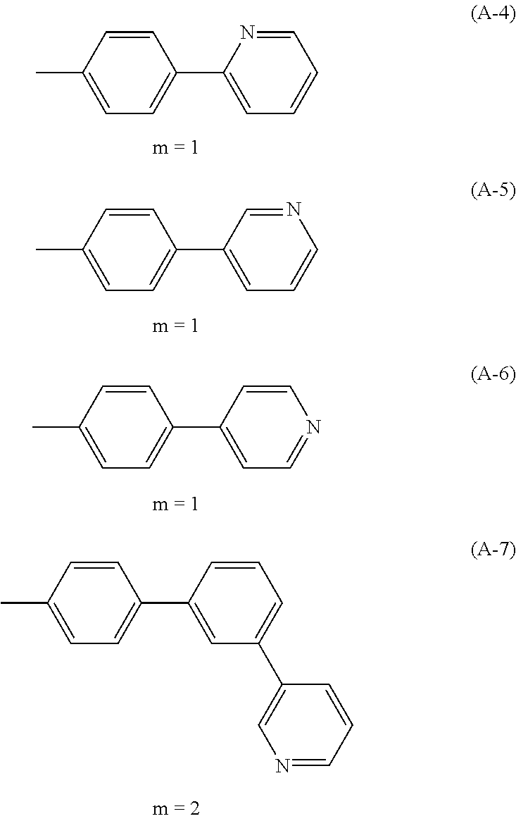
C1=C(C2=CC=C(C)C=C2)N=CC=C1.C1=C(C2=CC=C(C)C=C2)C=NC=C1.C1=C(C2=CC=C(C)C=C2)C=CN=C1.C1=C(C2=CC=C(C)C=C2)C=CC=C1C1=CN=CC=C1
